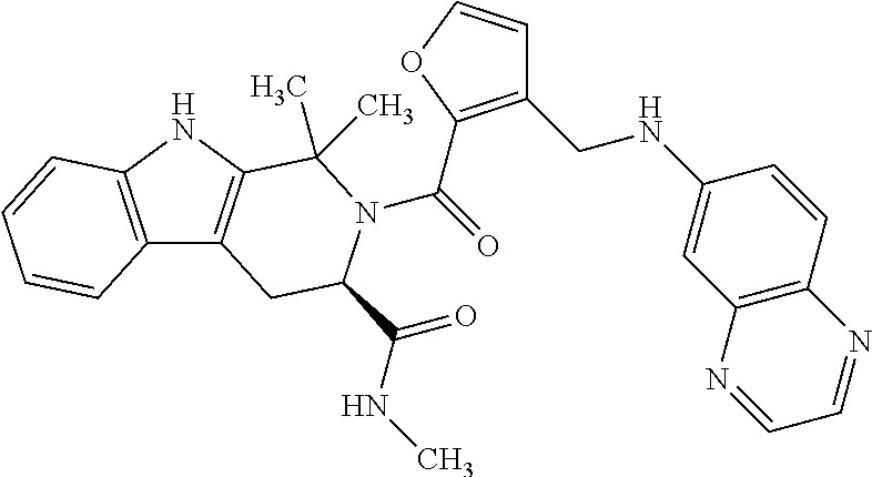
C(=O)(N1C(C(=O)NC)CC2=C(NC3=C2C=CC=C3)C1(C)C)C1=C(CNC2=CC3=C(C=C2)N=CC=N3)C=CO1
